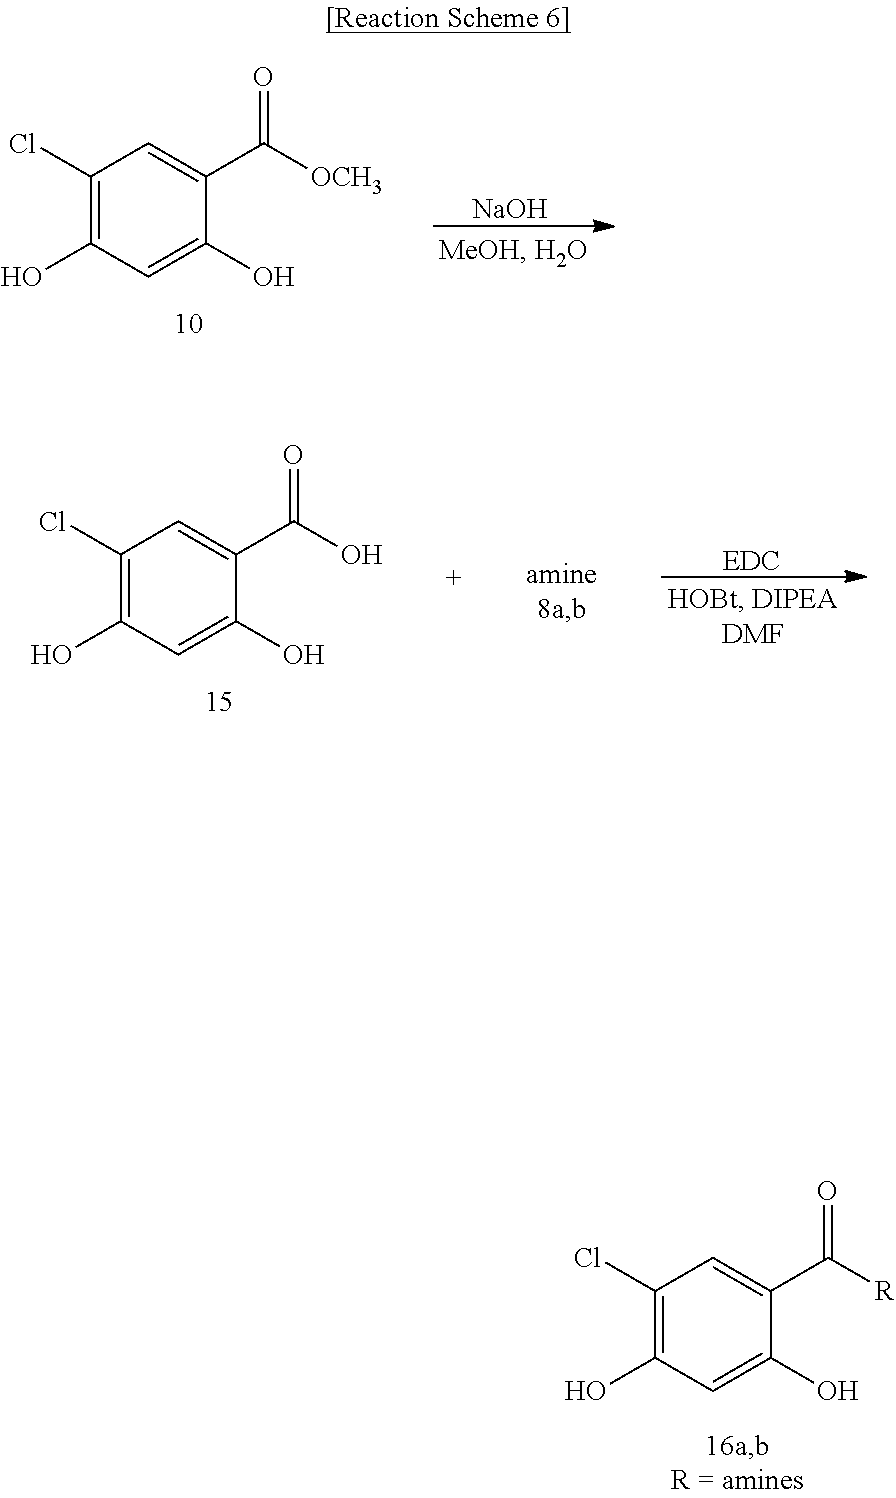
C1(Cl)=C(O)C=C(O)C(C([R])=O)=C1.C1(Cl)=C(O)C=C(O)C(C(O)=O)=C1.[EDC].C1(Cl)=C(O)C=C(O)C(C([OCH3])=O)=C1.[NaOH]
